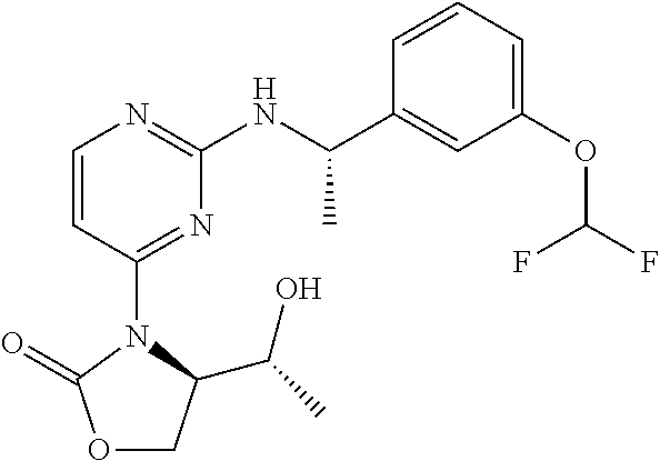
C1(OC(F)F)=CC=CC(C(NC2=NC=CC(N3C(C(C)O)COC3=O)=N2)C)=C1
